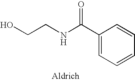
OCCNC(C1=CC=CC=C1)=O
